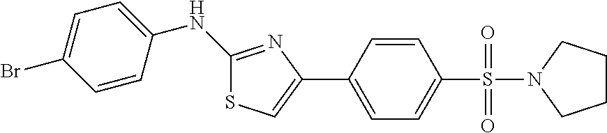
C1(NC2=CC=C(Br)C=C2)=NC(C2=CC=C(S(=O)(=O)N3CCCC3)C=C2)=CS1
